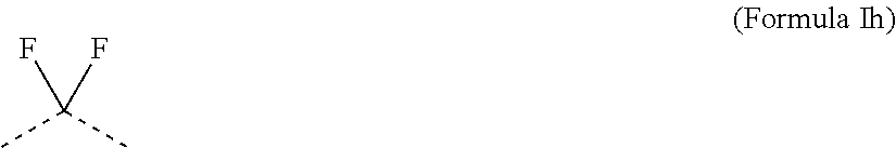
CC(C)(F)F
